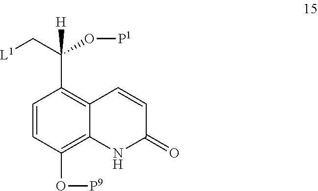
O(C1=C2C(=C(C(O[P1])(C[L1])[H])C=C1)C=CC(=O)N2)[P9]
